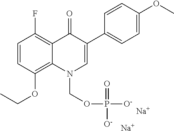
C1=CC(OCC)=C2C(=C1F)C(=O)C(C1=CC=C(OC)C=C1)=CN2COP([O-])(=O)[O-].[Na].[Na]
